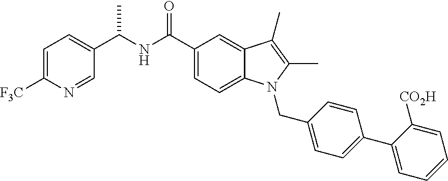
C1=C([F3C])N=CC(C(NC(C2=CC=C3C(=C2)C(C)=C(C)N3CC2=CC=C(C3=CC=CC=C3[CO2H])C=C2)=O)C)=C1
